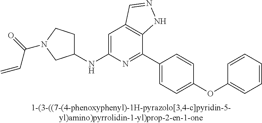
N(C1=CC2=C(C(C3=CC=C(OC4=CC=CC=C4)C=C3)=N1)NN=C2)C1CCN(C(=O)C=C)C1
